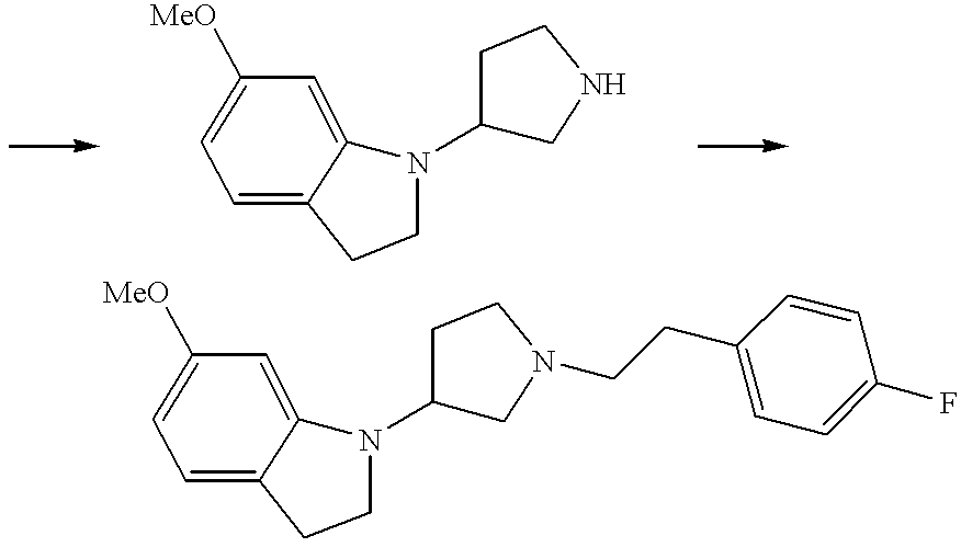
N1(C2CNCC2)C2=CC([MeO])=CC=C2CC1.N1(C2CN(CCC3=CC=C(F)C=C3)CC2)C2=CC([MeO])=CC=C2CC1
